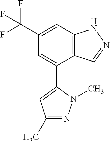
C12=C(C=C(C(F)(F)F)C=C1C1=CC(C)=NN1C)NN=C2
